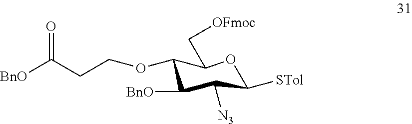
[BnO]C(CCOC1C([BnO])C([N3])C([STol])OC1C[OFmoc])=O
